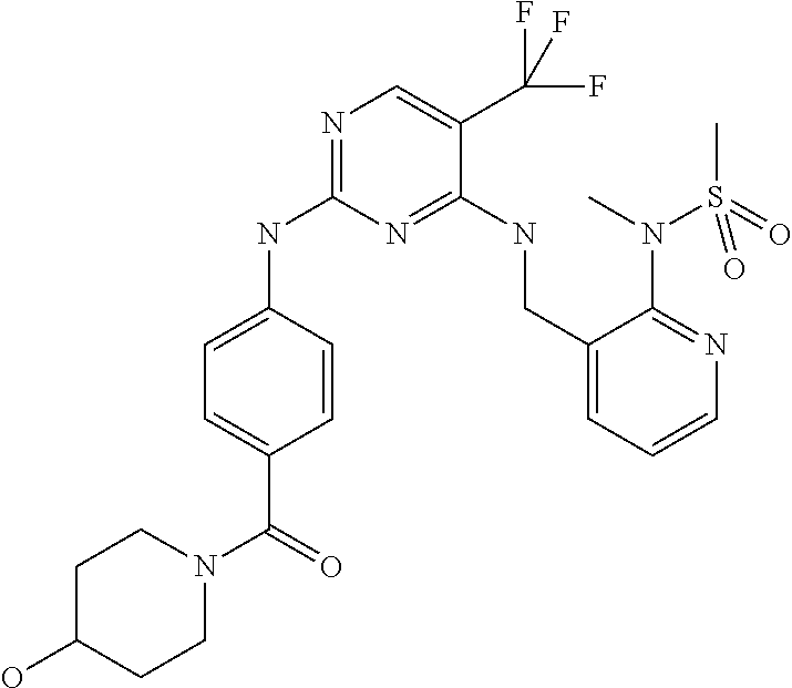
C1=C(C(N2CCC(O)CC2)=O)C=CC(NC2=NC=C(C(F)(F)F)C(NCC3=CC=CN=C3N(C)S(C)(=O)=O)=N2)=C1
